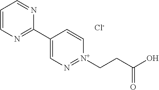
[N+]1(CCC(O)=O)=NC=C(C2=NC=CC=N2)C=C1.[Cl-]
